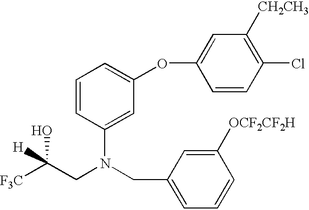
C1=CC(N(CC2=CC=CC([OCF2CF2H])=C2)CC([F3C])(O)[H])=CC(OC2=CC([CH2CH3])=C(Cl)C=C2)=C1
